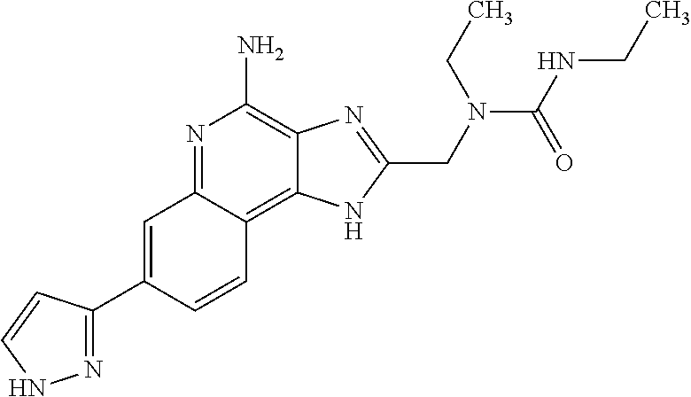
C1=C(C2=NNC=C2)C=CC2=C3C(=C(N)N=C12)N=C(CN(C(=O)NCC)CC)N3
